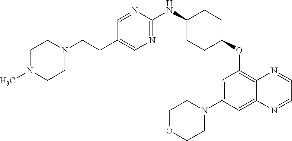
C1=NC(NC2CCC(OC3=C4C(=CC(N5CCOCC5)=C3)N=CC=N4)CC2)=NC=C1CCN1CCN(C)CC1
